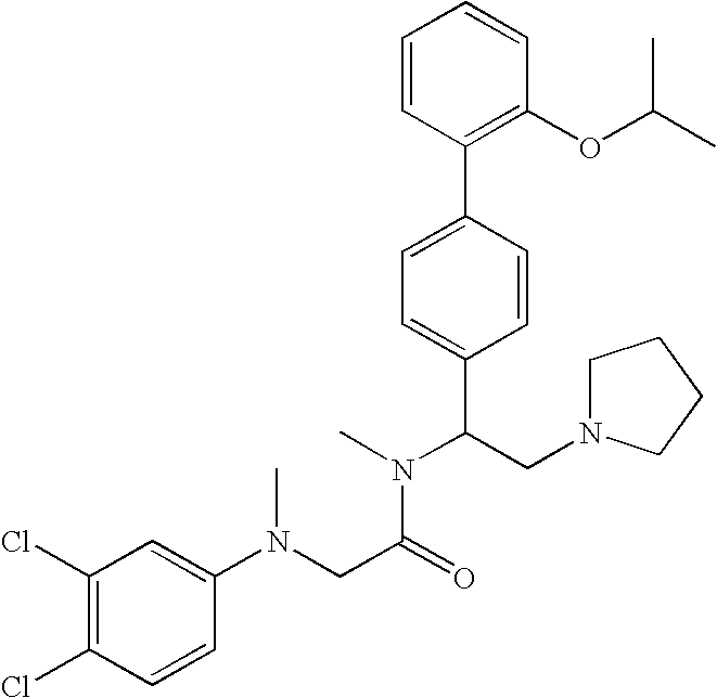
C1=CC(C2=CC=C(C(CN3CCCC3)N(C)C(CN(C3=CC(Cl)=C(Cl)C=C3)C)=O)C=C2)=C(OC(C)C)C=C1
